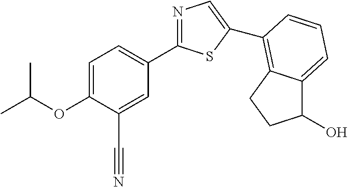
C1=C(OC(C)C)C(C#N)=CC(C2=NC=C(C3=C4C(=CC=C3)C(O)CC4)S2)=C1
